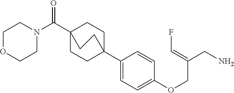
C1C2(C3=CC=C(OCC(CN)=CF)C=C3)CCC(C(=O)N3CCOCC3)(C1)CC2
